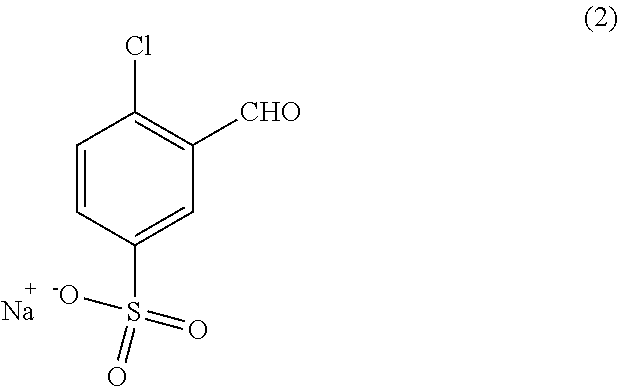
C1=CC(S([-O])(=O)=O)=CC([CHO])=C1Cl.[Na]
